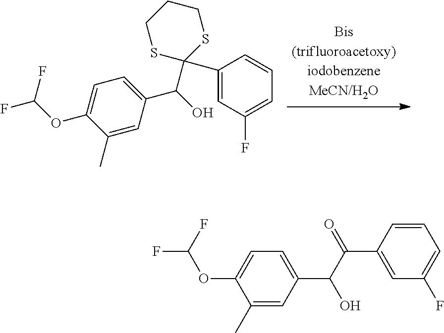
C1=C(C2(C(C3=CC=C(OC(F)F)C(C)=C3)O)SCCCS2)C=CC=C1F.FC(F)OC1=CC=C(C(C(=O)C2=CC(F)=CC=C2)O)C=C1C
